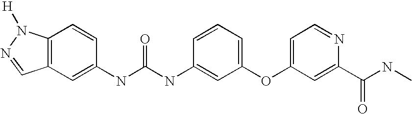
C1(NC(NC2=CC(OC3=CC=NC(C(NC)=O)=C3)=CC=C2)=O)=CC2=C(C=C1)N([H])N=C2
